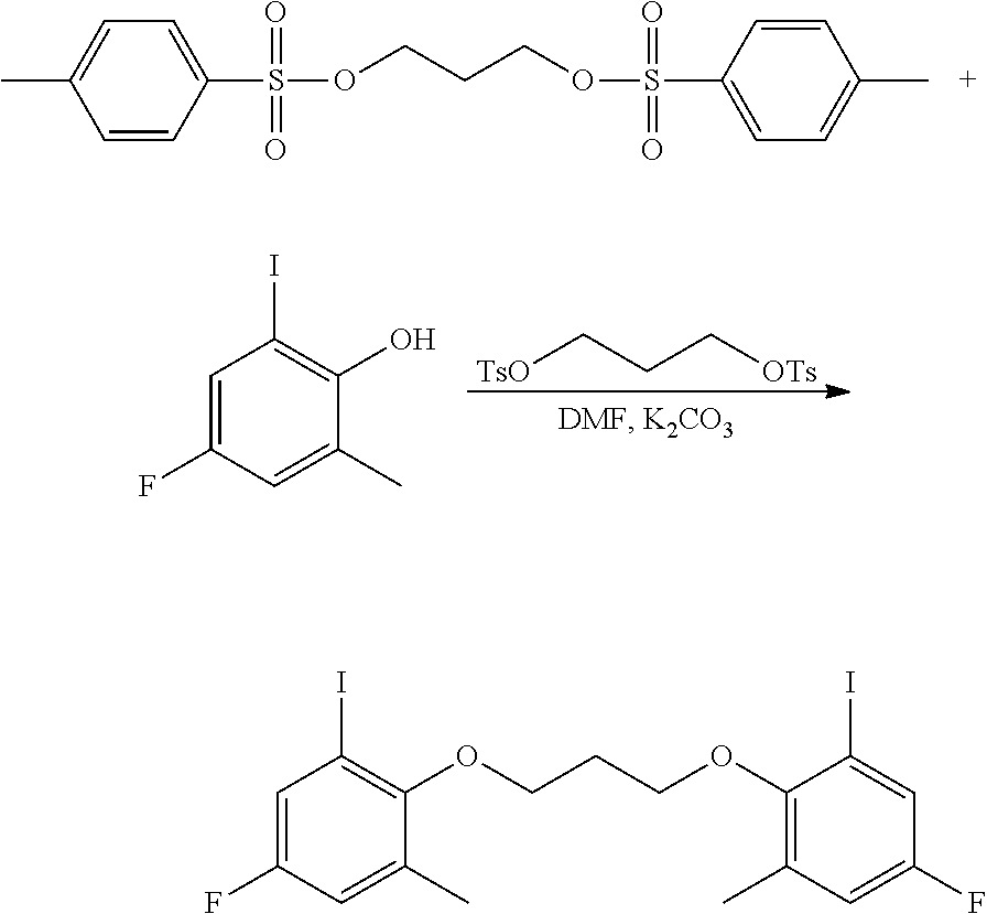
C1=CC(S(OCCCOS(C2=CC=C(C)C=C2)(=O)=O)(=O)=O)=CC=C1C.[TsO]CCC[OTs].C1=C(F)C=C(C)C(O)=C1I.C1=C(F)C=C(C)C(OCCCOC2=C(C)C=C(F)C=C2I)=C1I
